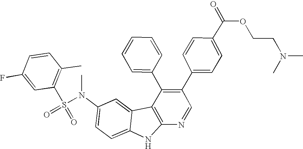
N(C1=CC=C2C(=C1)C1=C(N2)N=CC(C2=CC=C(C(OCCN(C)C)=O)C=C2)=C1C1=CC=CC=C1)(S(C1=C(C)C=CC(F)=C1)(=O)=O)C
